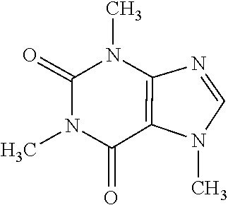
N1(C)C=NC2=C1C(=O)N(C)C(=O)N2C
